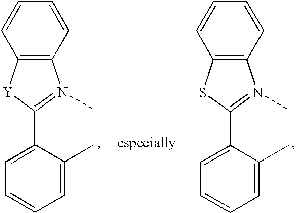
C12=C(C=CC=C1)N(C)=C(C1=CC=CC=C1C)[Y]2.C12=C(C=CC=C1)N(C)=C(C1=CC=CC=C1C)S2
